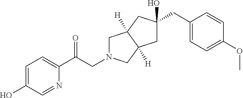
C1N(CC(C2=CC=C(O)C=N2)=O)CC2([H])C1([H])CC(CC1=CC=C(OC)C=C1)(O)C2
